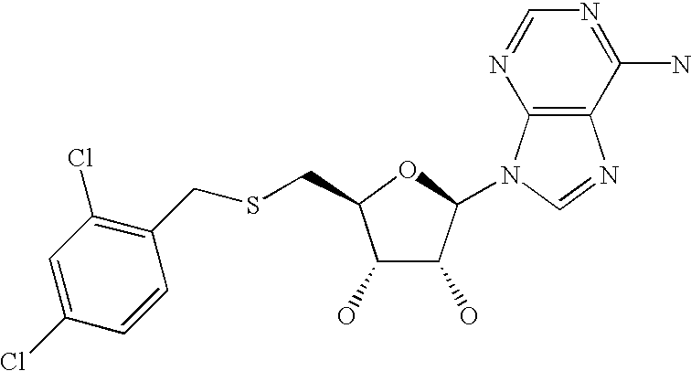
C1(O)C(O)C(N2C3=C(N=C2)C(N)=NC=N3)OC1CSCC1=C(Cl)C=C(Cl)C=C1
